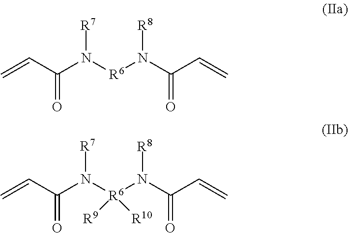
C=CC(N([R6]N(C(C=C)=O)[R8])[R7])=O.C=CC(N([R6](N(C(C=C)=O)[R8])([R10])[R9])[R7])=O
